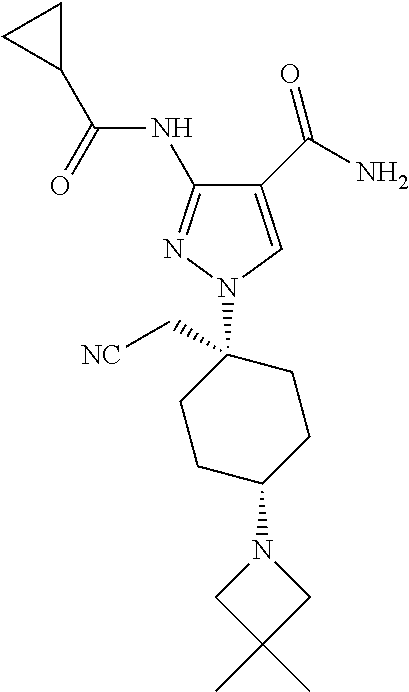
C1(C(N)=O)=CN(C2(C[NC])CCC(N3CC(C)(C)C3)CC2)N=C1NC(C1CC1)=O
